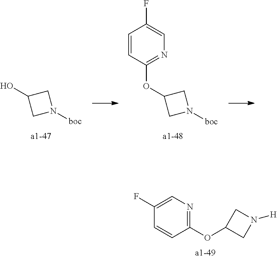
C1(OC2CN([H])C2)=NC=C(F)C=C1.C1C(O)CN1[boc].C1C(OC2=NC=C(F)C=C2)CN1[boc]
